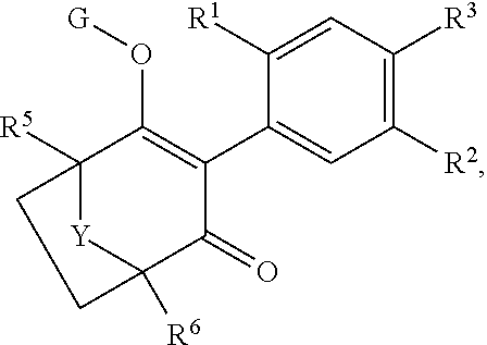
C12([R5])[Y]C([R6])(C(=O)C(C3=CC([R2])=C([R3])C=C3[R1])=C1O[G])CC2
